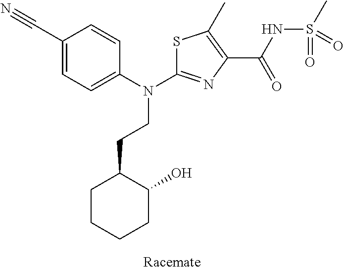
S1C(N(C2=CC=C(C#N)C=C2)CCC2CCCCC2O)=NC(C(NS(C)(=O)=O)=O)=C1C
